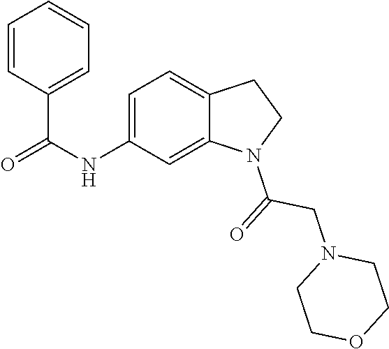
C12=CC(NC(C3=CC=CC=C3)=O)=CC=C1CCN2C(=O)CN1CCOCC1
